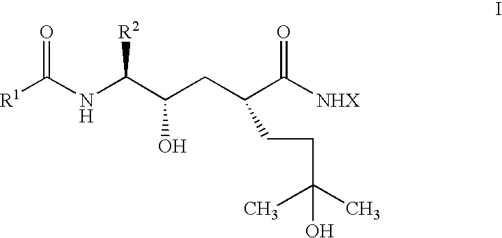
[R1]C(NC(C(CC(C([NHX])=O)CCC(C)(C)O)O)[R2])=O
